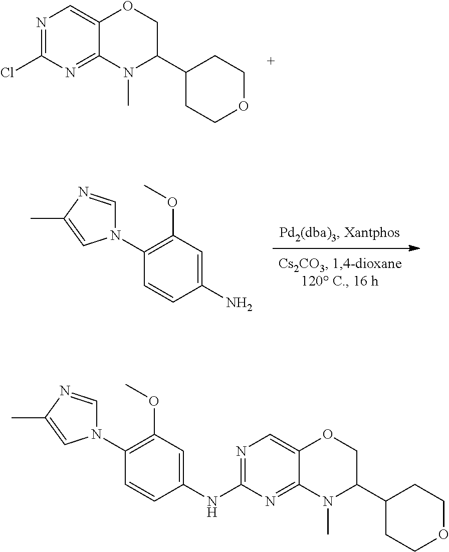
N1=C(Cl)N=C2C(=C1)OCC(C1CCOCC1)N2C.NC1=CC(OC)=C(N2C=NC(C)=C2)C=C1.N1=C(NC2=CC(OC)=C(N3C=NC(C)=C3)C=C2)N=C2C(=C1)OCC(C1CCOCC1)N2C
